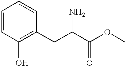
C1=CC(O)=C(CC(C(OC)=O)N)C=C1
